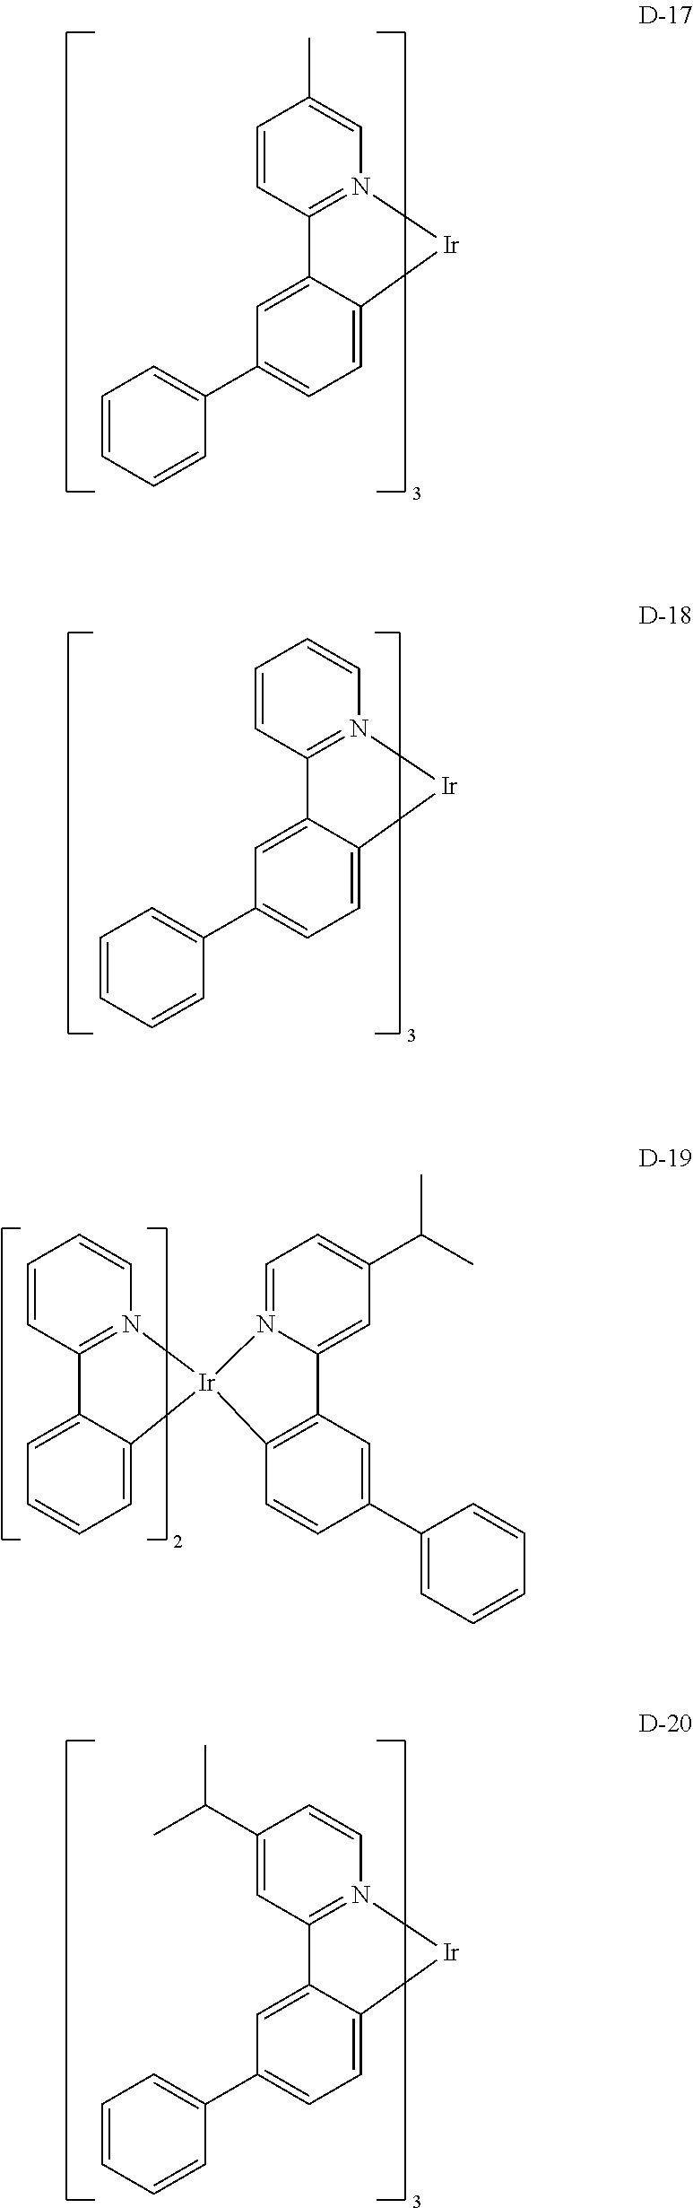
C1(C)=CN2=C(C=C1)C1=CC(C3=CC=CC=C3)=CC=C1[Ir]2.C1=CN2=C(C=C1)C1=CC=CC=C1[Ir]21N2=CC=C(C(C)C)C=C2C2=C1C=CC(C1=CC=CC=C1)=C2.C1=CN2=C(C=C1)C1=CC(C3=CC=CC=C3)=CC=C1[Ir]2.C1=CN2=C(C=C1C(C)C)C1=CC(C3=CC=CC=C3)=CC=C1[Ir]2
